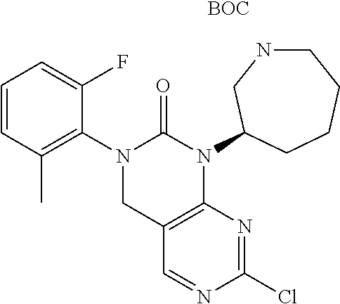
C12=C(N(C3CNCCCC3)C(=O)N(C3=C(C)C=CC=C3F)C1)N=C(Cl)N=C2.[BOC]
